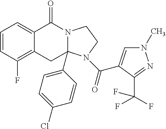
C1=CC(F)=C2C(=C1)C(=O)N1C(C3=CC=C(Cl)C=C3)(C2)N(C(=O)C2=CN(C)N=C2C(F)(F)F)CC1
